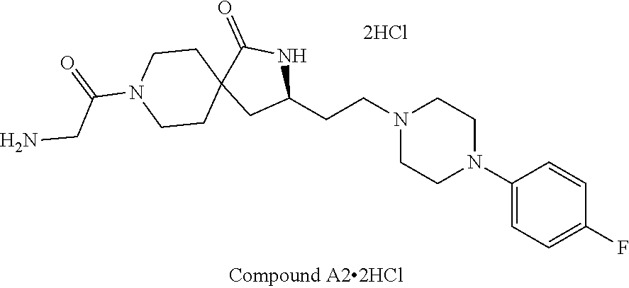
N1(CCC2NC(=O)C3(C2)CCN(C(CN)=O)CC3)CCN(C2=CC=C(F)C=C2)CC1
